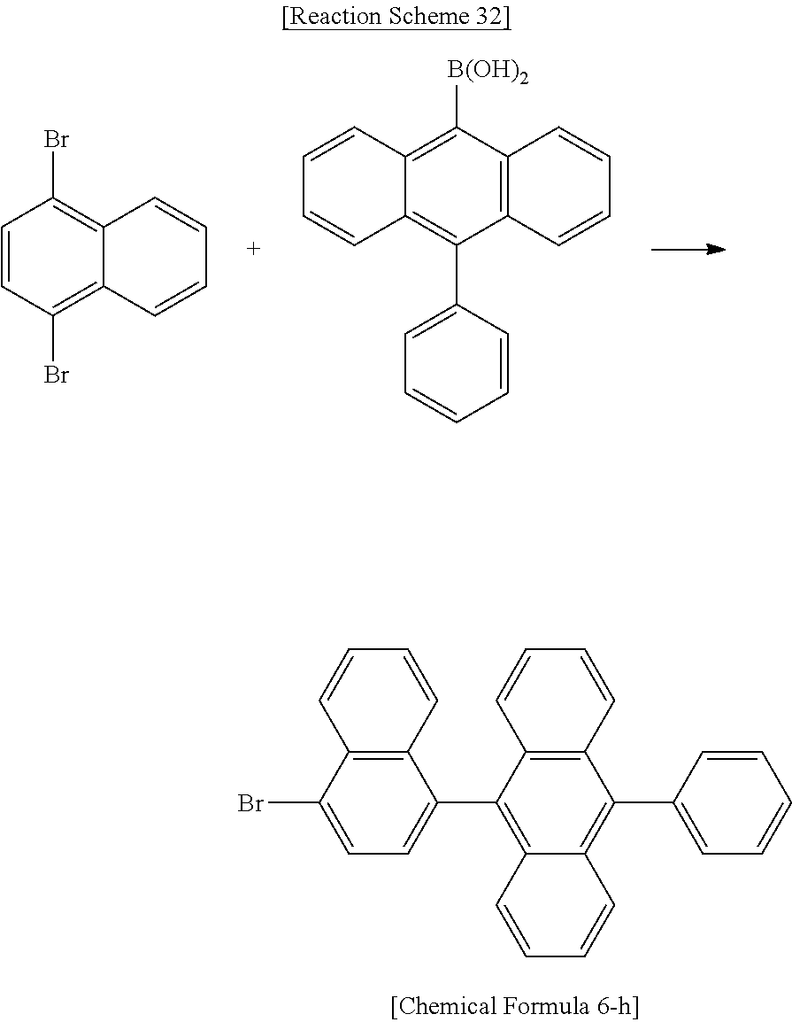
C1=CC(Br)=C2C(=C1Br)C=CC=C2.C1([B(OH)2])=C2C(=C(C3=CC=CC=C3)C3=C1C=CC=C3)C=CC=C2.C12=C(C(C3=CC=C(Br)C4=C3C=CC=C4)=C3C(=C1C1=CC=CC=C1)C=CC=C3)C=CC=C2
